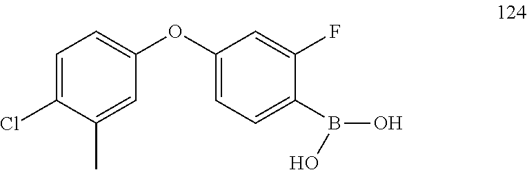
C1(OC2=CC=C(B(O)O)C(F)=C2)=CC=C(Cl)C(C)=C1
